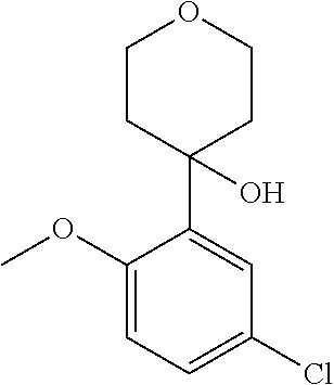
C1(OC)=CC=C(Cl)C=C1C1(O)CCOCC1
